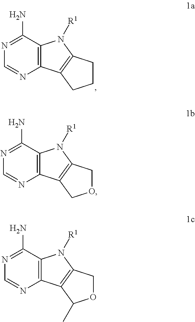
N1=C(N)C2=C(N=C1)C1=C(N2[R1])CCC1.N1=C(N)C2=C(N=C1)C1=C(N2[R1])COC1.N1=C(N)C2=C(N=C1)C1=C(N2[R1])COC1C
